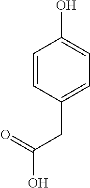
C1=CC(CC(O)=O)=CC=C1O
